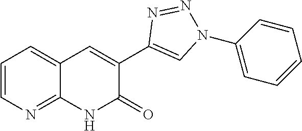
C1=CC=C2C(=N1)NC(=O)C(C1=CN(C3=CC=CC=C3)N=N1)=C2
